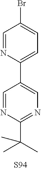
C1(C2=CC=C(Br)C=N2)=CN=C(C(C)(C)C)N=C1
